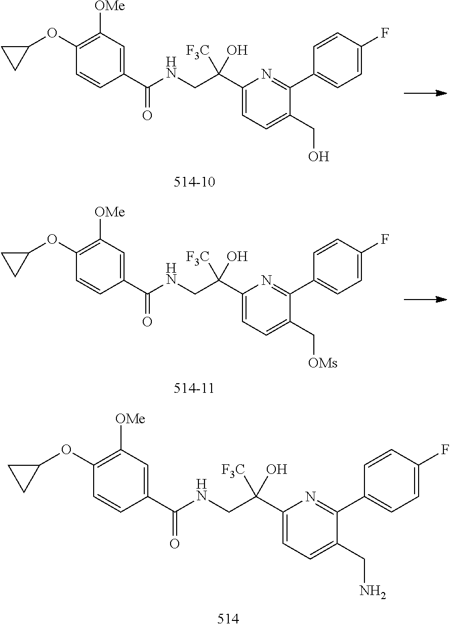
C1(C(CNC(C2=CC([OMe])=C(OC3CC3)C=C2)=O)(O)[F3C])=CC=C(CN)C(C2=CC=C(F)C=C2)=N1.C1(C(CNC(C2=CC([OMe])=C(OC3CC3)C=C2)=O)(O)[F3C])=CC=C(CO)C(C2=CC=C(F)C=C2)=N1.C1(C(CNC(C2=CC([OMe])=C(OC3CC3)C=C2)=O)(O)[F3C])=CC=C(C[OMs])C(C2=CC=C(F)C=C2)=N1
